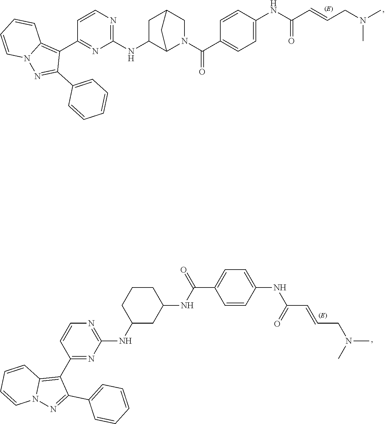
C1C(NC2=NC=CC(C3=C4N(N=C3C3=CC=CC=C3)C=CC=C4)=N2)C2N(C(C3=CC=C(NC(C=CCN(C)C)=O)C=C3)=O)CC1C2.C1=C(C(NC2CCCC(NC3=NC=CC(C4=C5N(N=C4C4=CC=CC=C4)C=CC=C5)=N3)C2)=O)C=CC(NC(C=CCN(C)C)=O)=C1
